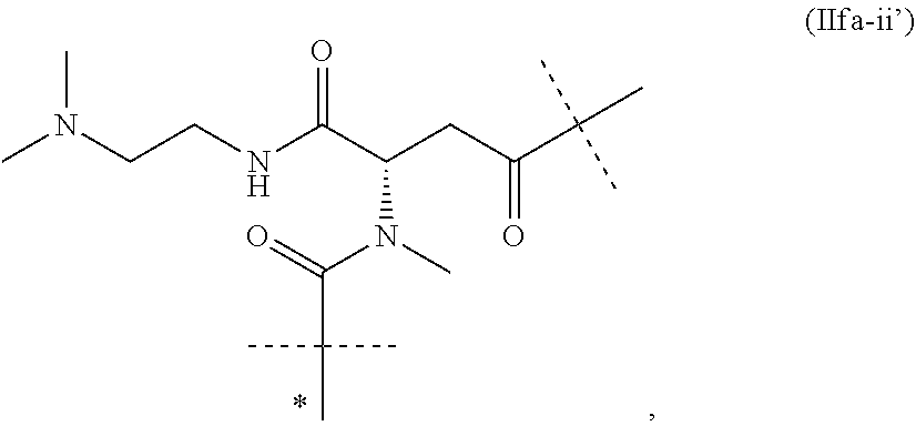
N(CCNC(C(CC(C(C)(C)C)=O)N(C)C(=O)C(C)(C)C)=O)(C)C
